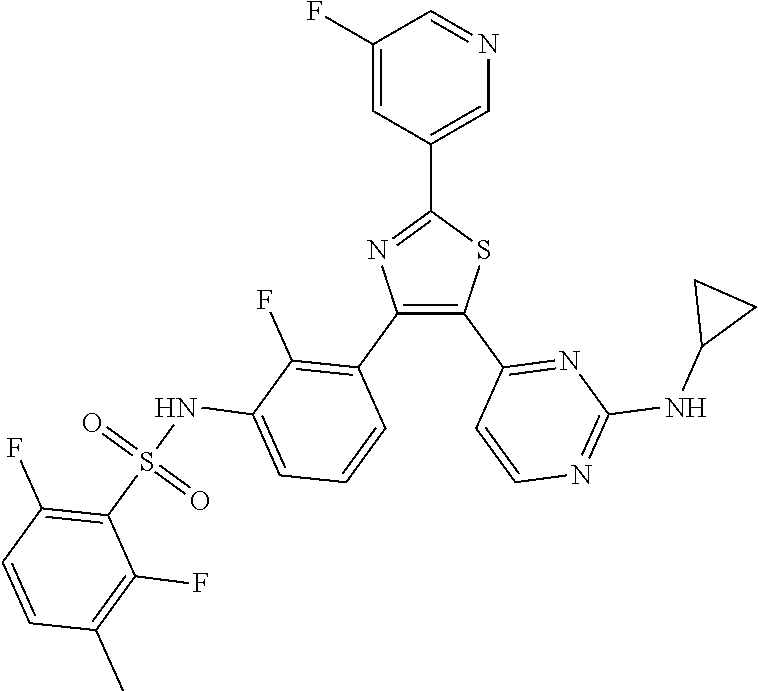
C1(C2=CN=CC(F)=C2)=NC(C2=C(F)C(NS(C3=C(F)C=CC(C)=C3F)(=O)=O)=CC=C2)=C(C2=NC(NC3CC3)=NC=C2)S1
